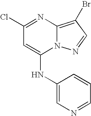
C1(Cl)=NC2=C(Br)C=NN2C(NC2=CN=CC=C2)=C1
